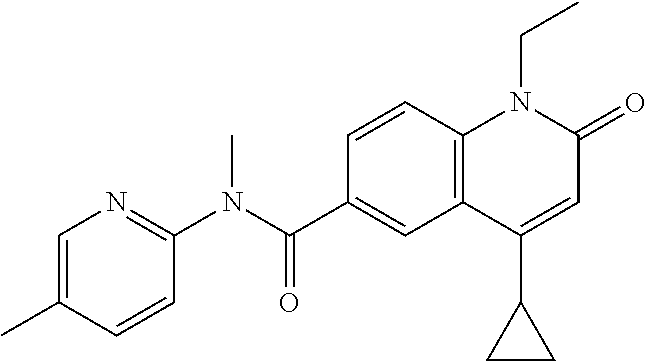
C1(N(C(C2=CC3=C(C=C2)N(CC)C(=O)C=C3C2CC2)=O)C)=NC=C(C)C=C1
